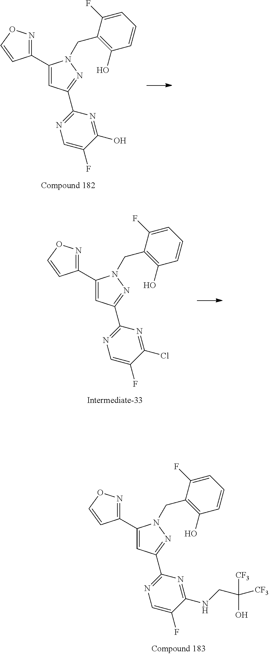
C1(C2=CC(C3=NC=C(F)C(NCC([CF3])(O)[CF3])=N3)=NN2CC2=C(O)C=CC=C2F)=NOC=C1.C1(C2=CC(C3=NC=C(F)C(O)=N3)=NN2CC2=C(O)C=CC=C2F)=NOC=C1.C1(C2=CC(C3=NC=C(F)C(Cl)=N3)=NN2CC2=C(O)C=CC=C2F)=NOC=C1
